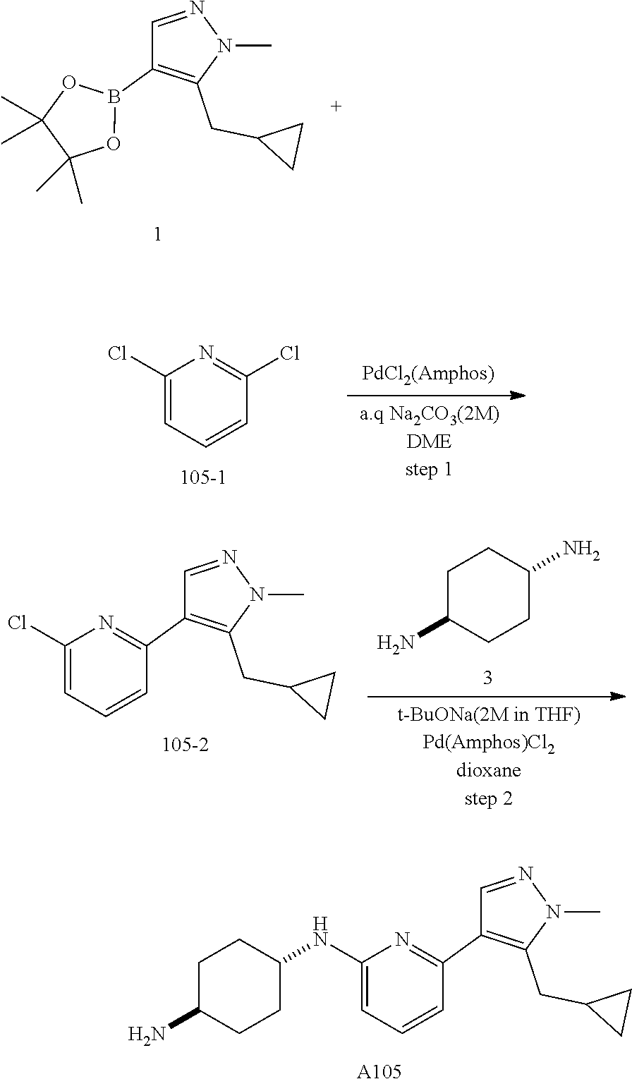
C1=NN(C)C(CC2CC2)=C1B1OC(C)(C)C(C)(C)O1.C1(Cl)=CC=CC(Cl)=N1.C1=NN(C)C(CC2CC2)=C1C1=NC(Cl)=CC=C1.C1C(N)CCC(N)C1.C1=NN(C)C(CC2CC2)=C1C1=NC(NC2CCC(N)CC2)=CC=C1.[A105]
